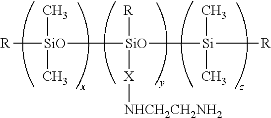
C[SiO](C)([R])[SiO]([Si]([R])(C)C)([X][NHCH2CH2NH2])[R]
